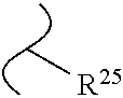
C[R25]
